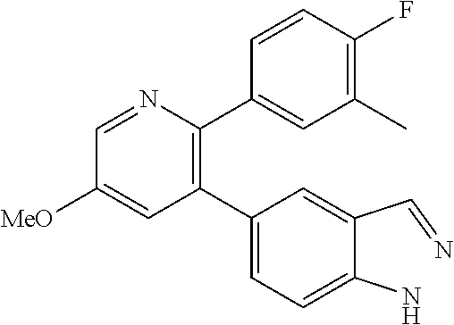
C1(C2=CC=C(N)C(C=N)=C2)=C(C2=CC(C)=C(F)C=C2)N=CC([MeO])=C1
